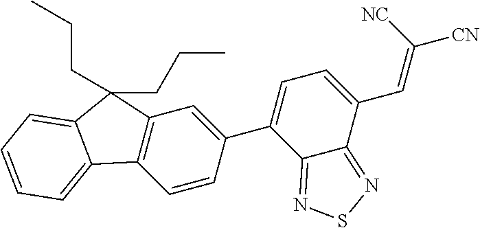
C1=C(C2=CC3=C(C=C2)C2=CC=CC=C2C3(CCC)CCC)C2=NSN=C2C(C=C([NC])[CN])=C1
